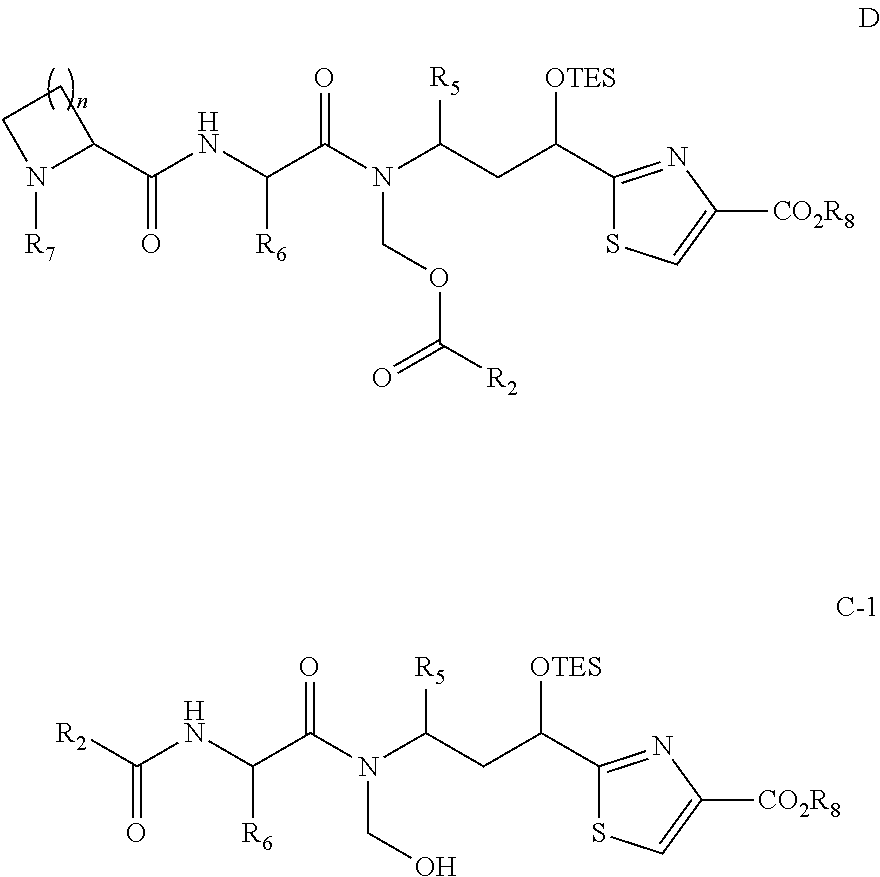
C1CN([R7])C1C(NC(C(N(C(CC(C1=NC([CO2R8])=CS1)[OTES])[R5])COC([R2])=O)=O)[R6])=O.[R2]C(NC(C(N(C(CC(C1=NC([CO2R8])=CS1)[OTES])[R5])CO)=O)[R6])=O
